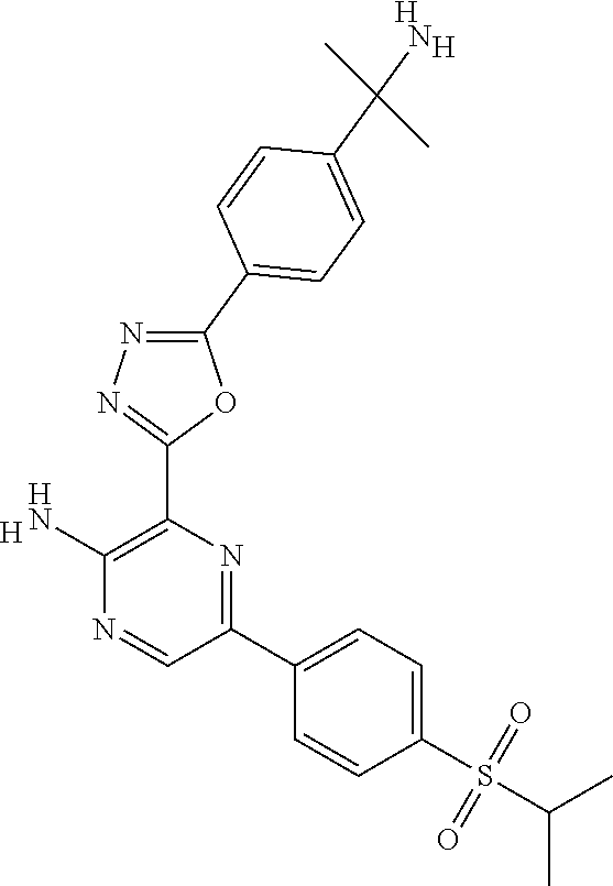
[H].C1(N)=C(C2=NN=C(C3=CC=C(C(C)(C)N)C=C3)O2)N=C(C2=CC=C(S(C(C)C)(=O)=O)C=C2)C=N1.[H].[H]
